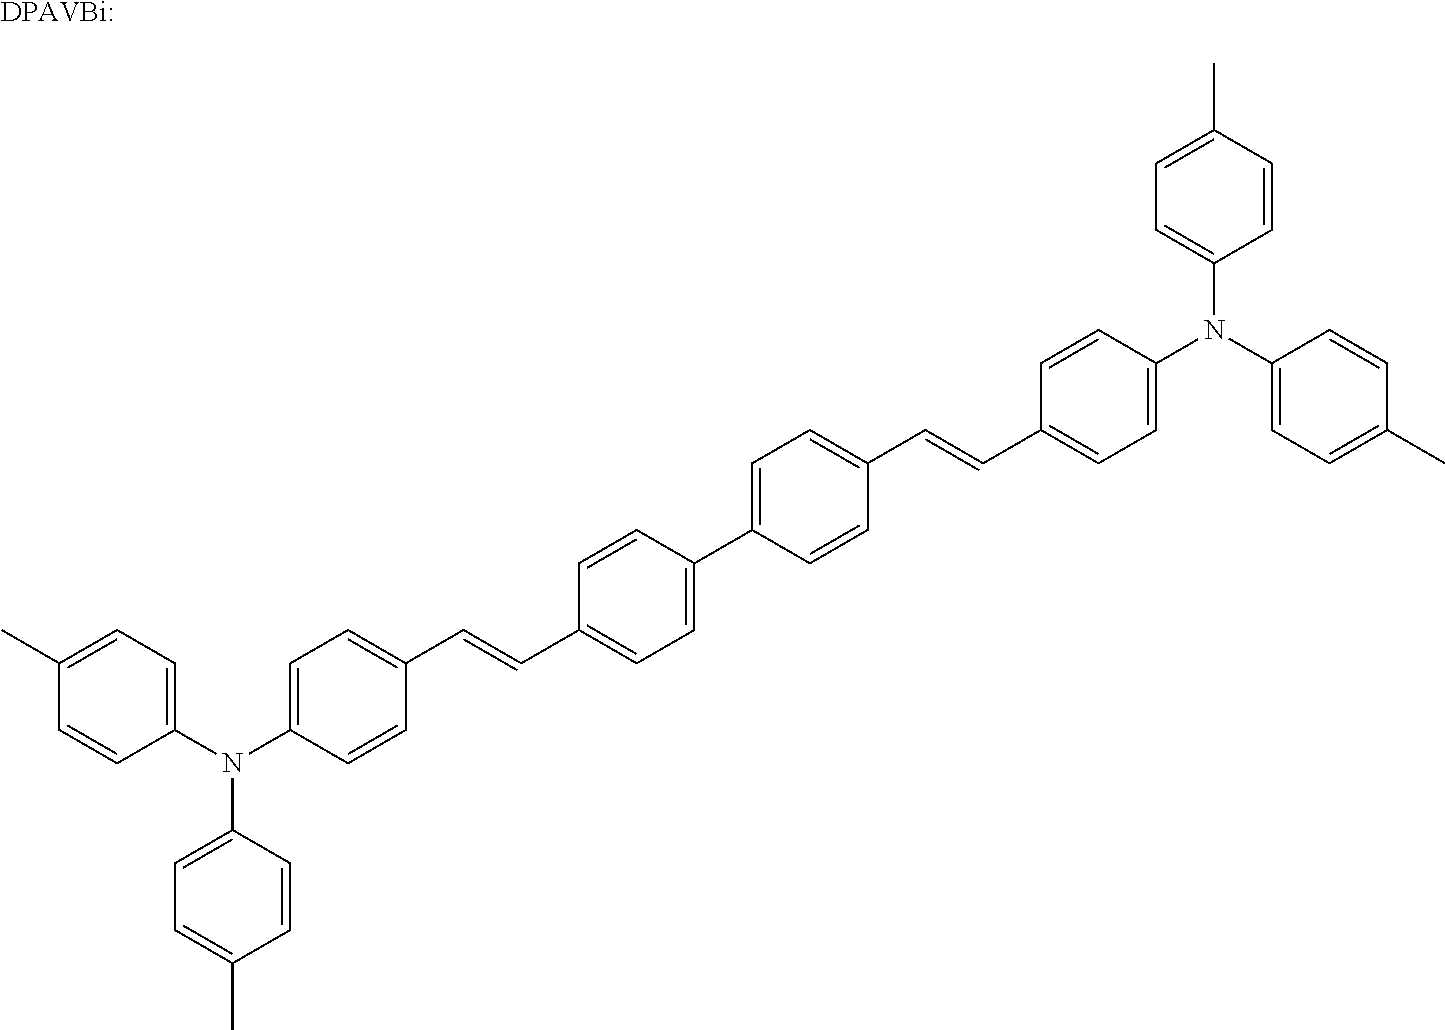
C1(C)=CC=C(N(C2=CC=C(C=CC3=CC=C(C4=CC=C(C=CC5=CC=C(N(C6=CC=C(C)C=C6)C6=CC=C(C)C=C6)C=C5)C=C4)C=C3)C=C2)C2=CC=C(C)C=C2)C=C1.[DPAVBi:]
